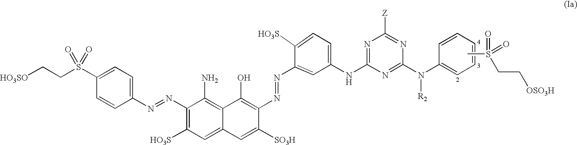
C1=CC(S(=O)(=O)CC[HO3SO])=CC=C1N=NC1=C([HO3S])C=C2C(=C1N)C(O)=C(N=NC1=CC(NC3=NC([Z])=NC(N(C4=CC=CC=C4)[R2])=N3)=CC=C1[HO3S])C([SO3H])=C2.CS(CC[OSO3H])(=O)=O
